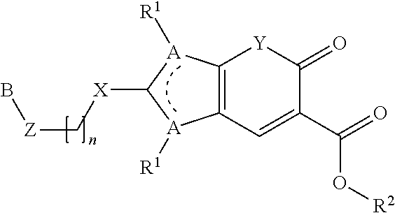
C1([X]C[Z]B)[A]([R1])C2=C([A]1[R1])C=C(C(=O)O[R2])C(=O)[Y]2
